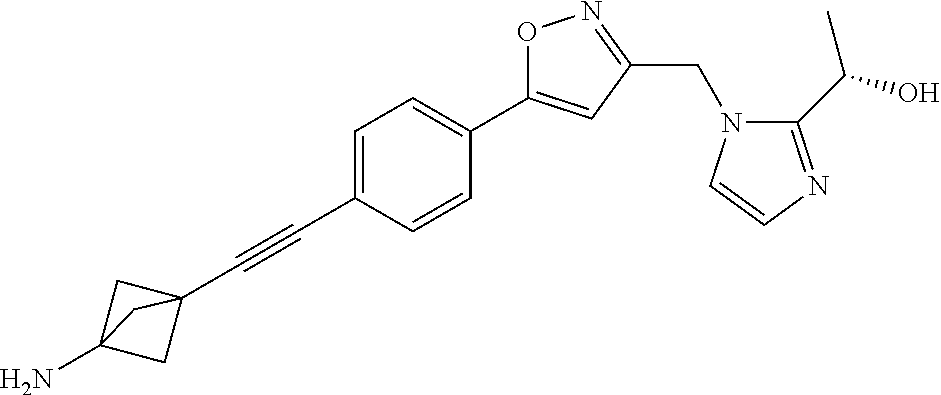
C1=C(C#CC23CC(N)(C2)C3)C=CC(C2=CC(CN3C(C(O)C)=NC=C3)=NO2)=C1
